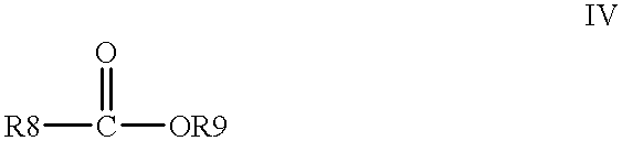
[R8]C(=O)[OR9]
